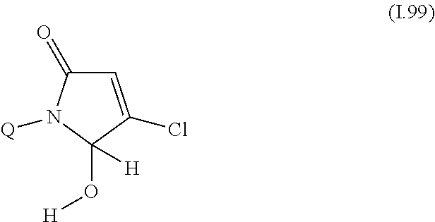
C1(=O)C=C(Cl)C(O[H])([H])N1[Q]
